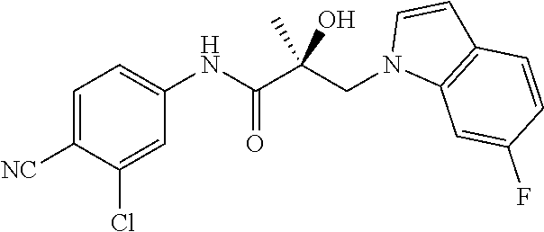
C1=C([NC])C(Cl)=CC(NC(C(CN2C3=C(C=C2)C=CC(F)=C3)(O)C)=O)=C1
